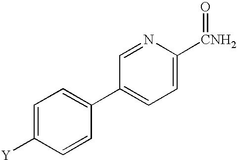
C1=C([Y])C=CC(C2=CC=C([CNH2]=O)N=C2)=C1
